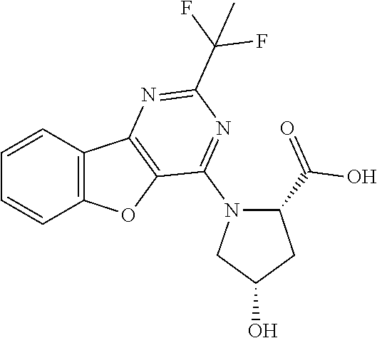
C1=CC2=C(C=C1)OC1=C2N=C(C(F)(F)C)N=C1N1C(C(O)=O)CC(O)C1
